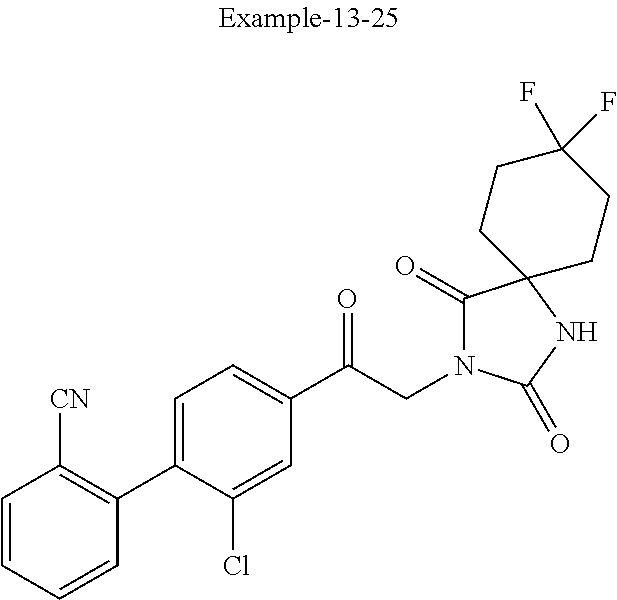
C1=CC=CC(C2=CC=C(C(CN3C(=O)C4(NC3=O)CCC(F)(F)CC4)=O)C=C2Cl)=C1[CN]
